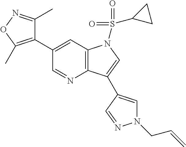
C1(C2=C(C)ON=C2C)=CC2=C(N=C1)C(C1=CN(CC=C)N=C1)=CN2S(=O)(=O)C1CC1
